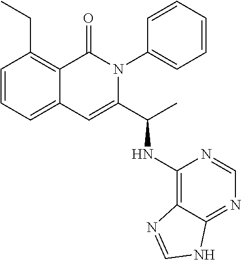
C1=CC=C2C(=C1CC)C(=O)N(C1=CC=CC=C1)C(C(C)NC1=C3C(=NC=N1)NC=N3)=C2
